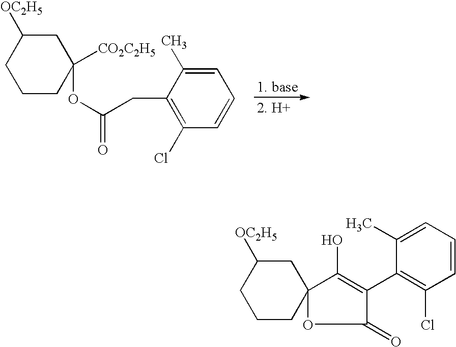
C1C([OC2H5])CCCC1(OC(=O)CC1=C(Cl)C=CC=C1C)[CO2C2H5].C1C([OC2H5])CCCC12OC(=O)C(C1=C(Cl)C=CC=C1C)=C2O
